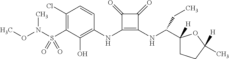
C1(Cl)=C(S(=O)(=O)N(OC)C)C(O)=C(NC2=C(NC(C3([H])CCC(C)([H])O3)CC)C(=O)C2=O)C=C1
